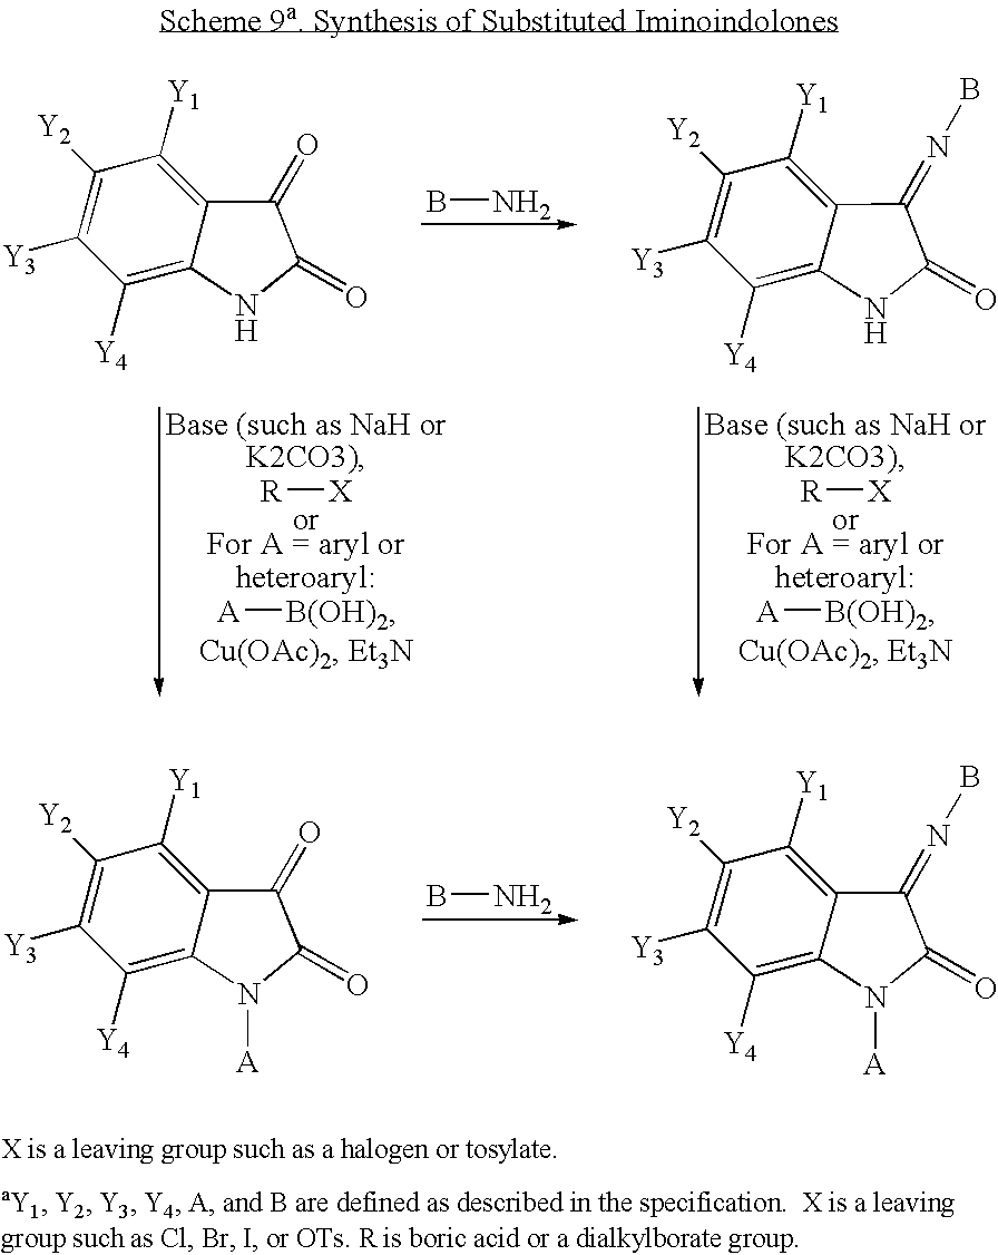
BN.[R][X].[A][B(OH)2].[R][X].[A][B(OH)2].C1([Y3])=C([Y2])C([Y1])=C2C(=C1[Y4])NC(=O)C2=O.C1([Y3])=C([Y2])C([Y1])=C2C(=C1[Y4])NC(=O)C2=NB.BN.C1([Y3])=C([Y2])C([Y1])=C2C(=C1[Y4])N([A])C(=O)C2=O.C1([Y3])=C([Y2])C([Y1])=C2C(=C1[Y4])N([A])C(=O)C2=NB
